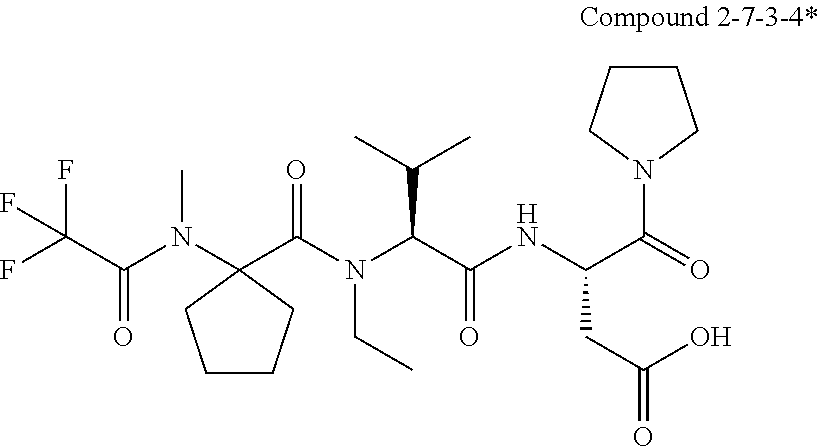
N(CC)(C(C(=O)NC(CC(O)=O)C(=O)N1CCCC1)C(C)C)C(C1(N(C(C(F)(F)F)=O)C)CCCC1)=O
